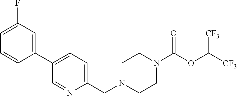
C1=C(F)C=C(C2=CC=C(CN3CCN(C(=O)OC([CF3])[CF3])CC3)N=C2)C=C1
